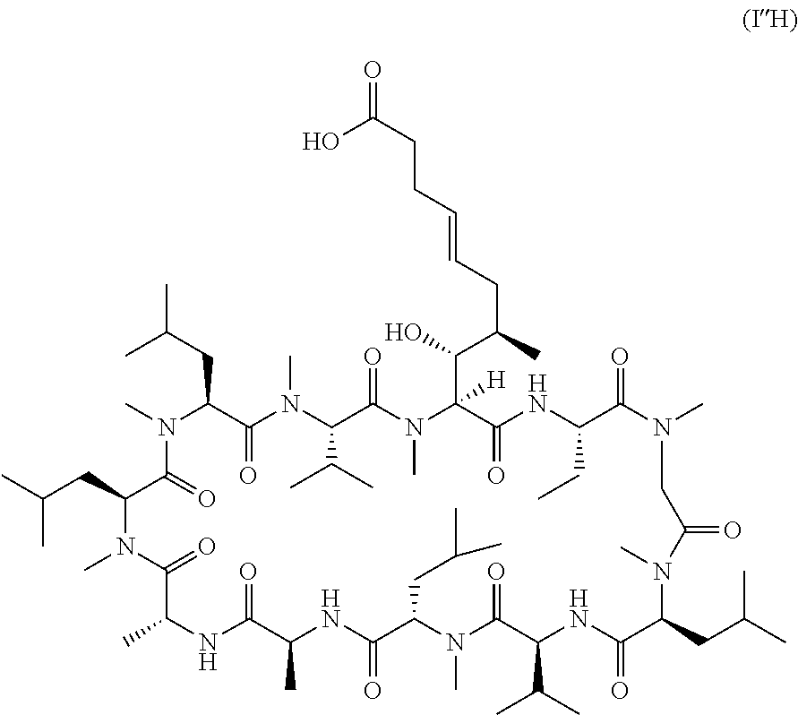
CC(CC1C(=O)N(C)C(C(C)C)C(=O)N(C)C(C(C(CC=CCCC(=O)O)C)O)([H])C(=O)NC(CC)C(=O)N(C)CC(=O)N(C)C(CC(C)C)C(=O)NC(C(C)C)C(=O)N(C)C(CC(C)C)C(=O)NC(C)C(=O)NC(C)C(=O)N(C)C(CC(C)C)C(=O)N1C)C
